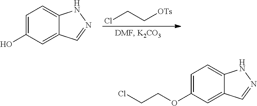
C1=C(O)C=C2C(=C1)NN=C2.ClCC[OTs].C1=C(OCCCl)C=C2C(=C1)NN=C2
